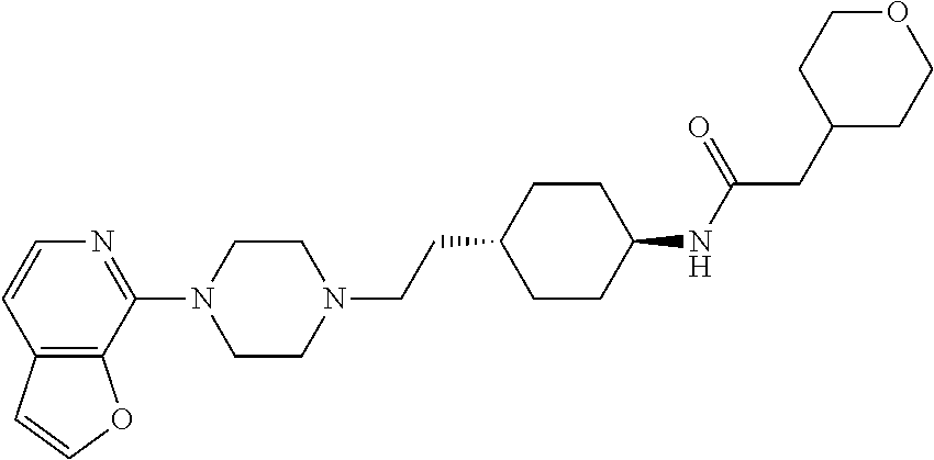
C12=C(C(N3CCN(CCC4CCC(NC(CC5CCOCC5)=O)CC4)CC3)=NC=C1)OC=C2
